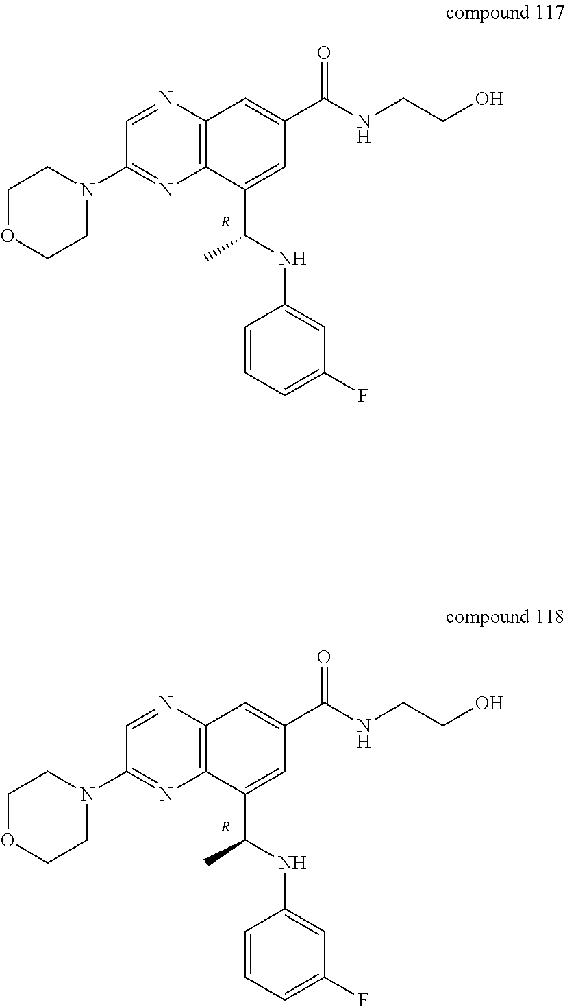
C1=NC2=C(N=C1N1CCOCC1)C(C(NC1=CC(F)=CC=C1)C)=CC(C(NCCO)=O)=C2.[R].C1=NC2=C(N=C1N1CCOCC1)C(C(NC1=CC(F)=CC=C1)C)=CC(C(NCCO)=O)=C2.[R]
